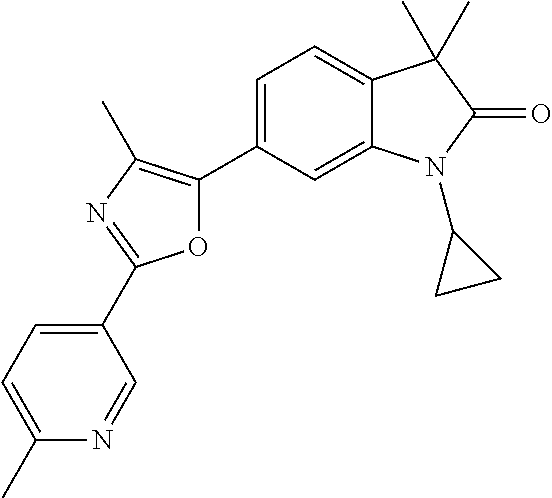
O1C(C2=CC=C3C(=C2)N(C2CC2)C(=O)C3(C)C)=C(C)N=C1C1=CC=C(C)N=C1
